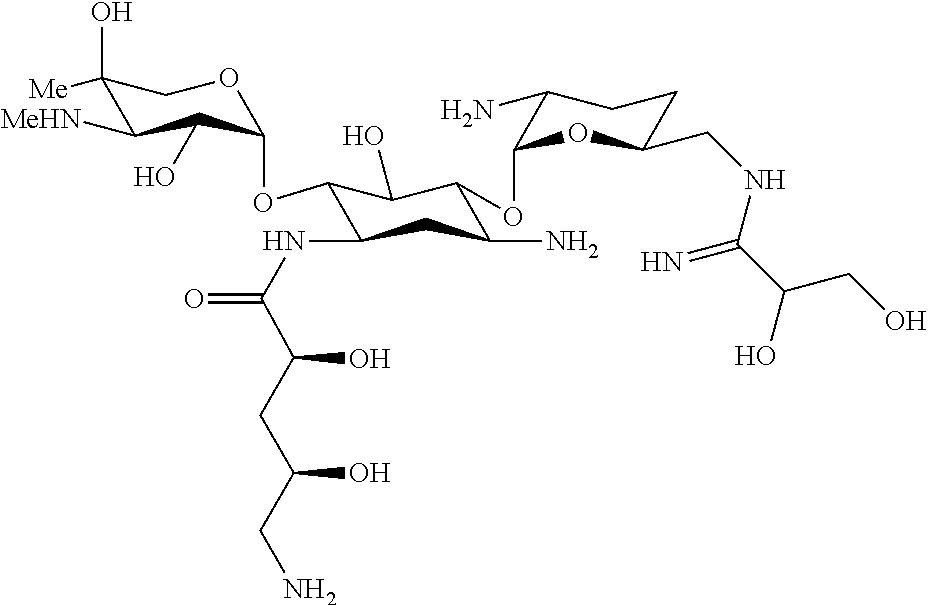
C1(O)([Me])C([MeHN])C(O)C(OC2C(NC(=O)C(CC(CN)O)O)CC(N)C(OC3OC(CNC(C(O)CO)=N)CCC3N)C2O)OC1
